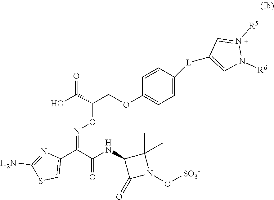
C1=CC(OCC(ON=C(C2=CSC(N)=N2)C(NC2C(=O)N(O[SO3-])C2(C)C)=O)C(O)=O)=CC=C1[L]C1=CN([R6])N([R5])=C1
